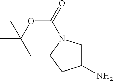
C1(N)CN(C(=O)OC(C)(C)C)CC1
